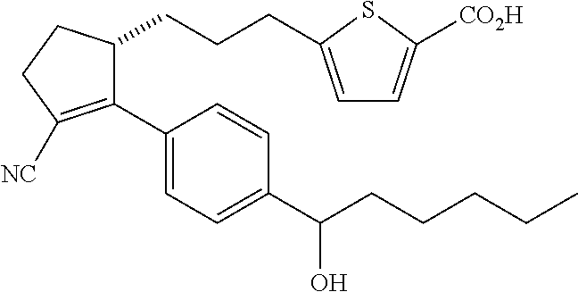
C1(C2=CC=C(C(CCCCC)O)C=C2)=C([NC])CCC1CCCC1=CC=C([CO2H])S1
